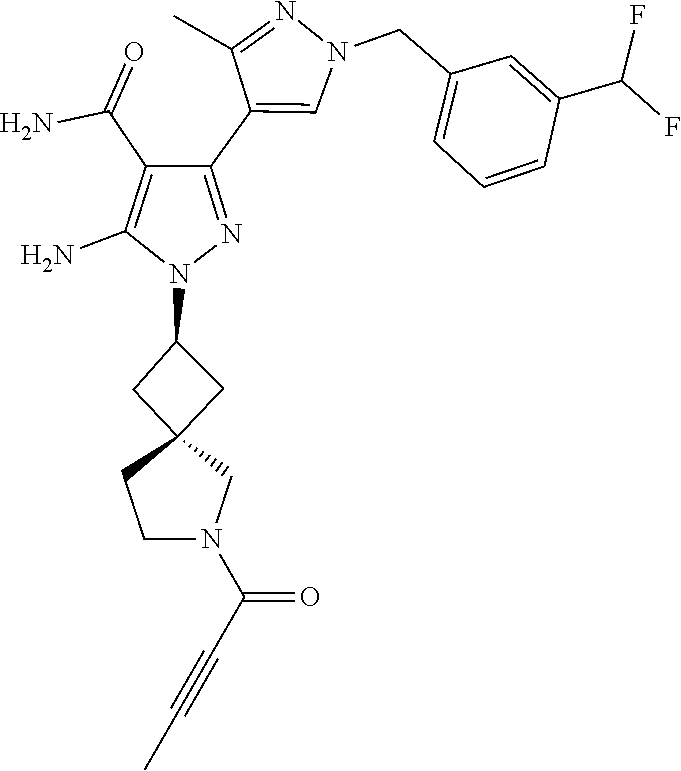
C12(CC(N3N=C(C4=CN(CC5=CC=CC(C(F)F)=C5)N=C4C)C(C(N)=O)=C3N)C1)CCN(C(=O)C#CC)C2
